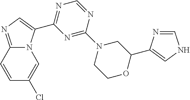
C12=NC=C(C3=NC=NC(N4CCOC(C5=CNC=N5)C4)=N3)N1C=C(Cl)C=C2
